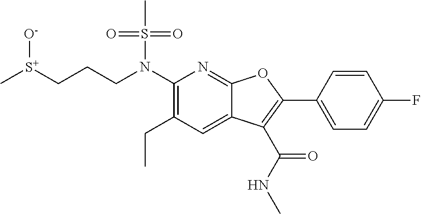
C(CN(C1=C(CC)C=C2C(=N1)OC(C1=CC=C(F)C=C1)=C2C(NC)=O)S(C)(=O)=O)C[S+](C)[O-]
